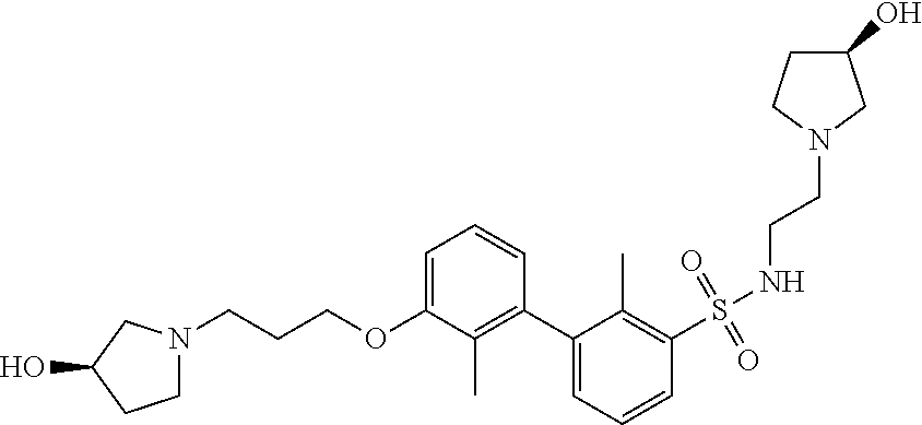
C1(C2=C(C)C(OCCCN3CCC(O)C3)=CC=C2)=CC=CC(S(=O)(=O)NCCN2CC(O)CC2)=C1C
